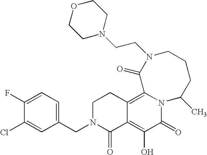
C1(CN2C(=O)C3=C(O)C(=O)N4C(=C3CC2)C(=O)N(CCN2CCOCC2)CCCC4C)=CC=C(F)C(Cl)=C1
